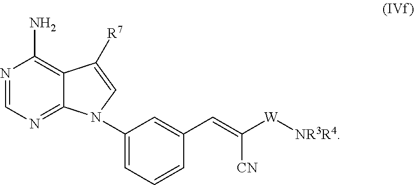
N1=CN=C2C(=C1N)C([R7])=CN2C1=CC=CC(C=C([W][NR3R4])[CN])=C1
